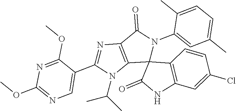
C12=C(C(=O)N(C3=CC(C)=CC=C3C)C13C(=O)NC1=C3C=CC(Cl)=C1)N=C(C1=CN=C(OC)N=C1OC)N2C(C)C
